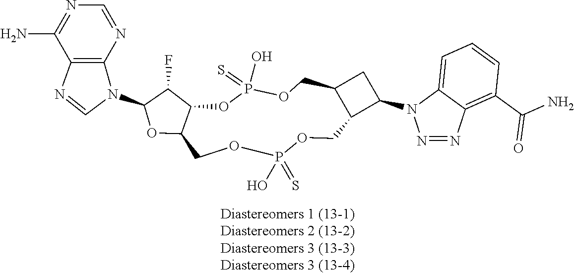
C12C(C(F)C(N3C4=C(N=C3)C(N)=NC=N4)O1)OP(O)(=S)OCC1C(COP(O)(=S)OC2)C(N2N=NC3=C(C(N)=O)C=CC=C32)C1
